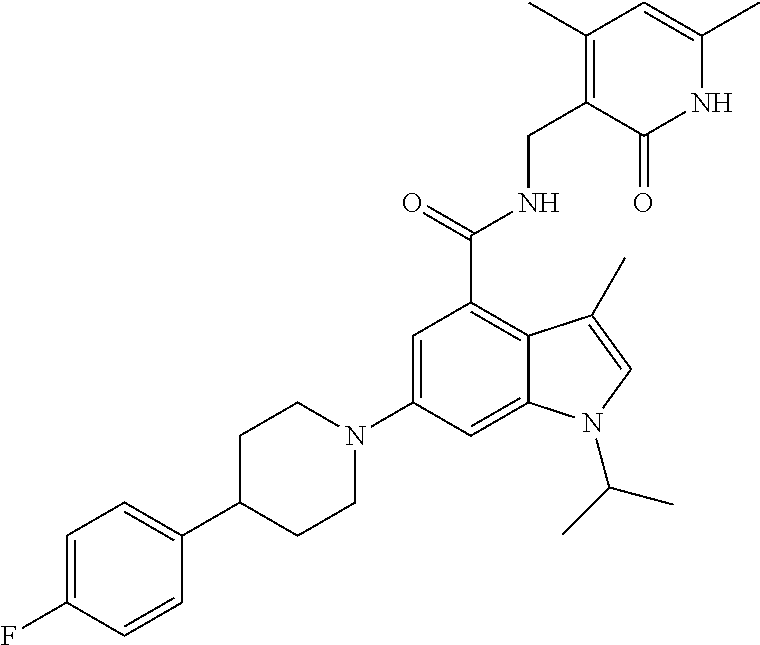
C1(N2CCC(C3=CC=C(F)C=C3)CC2)=CC(C(=O)NCC2=C(C)C=C(C)NC2=O)=C2C(=C1)N(C(C)C)C=C2C
